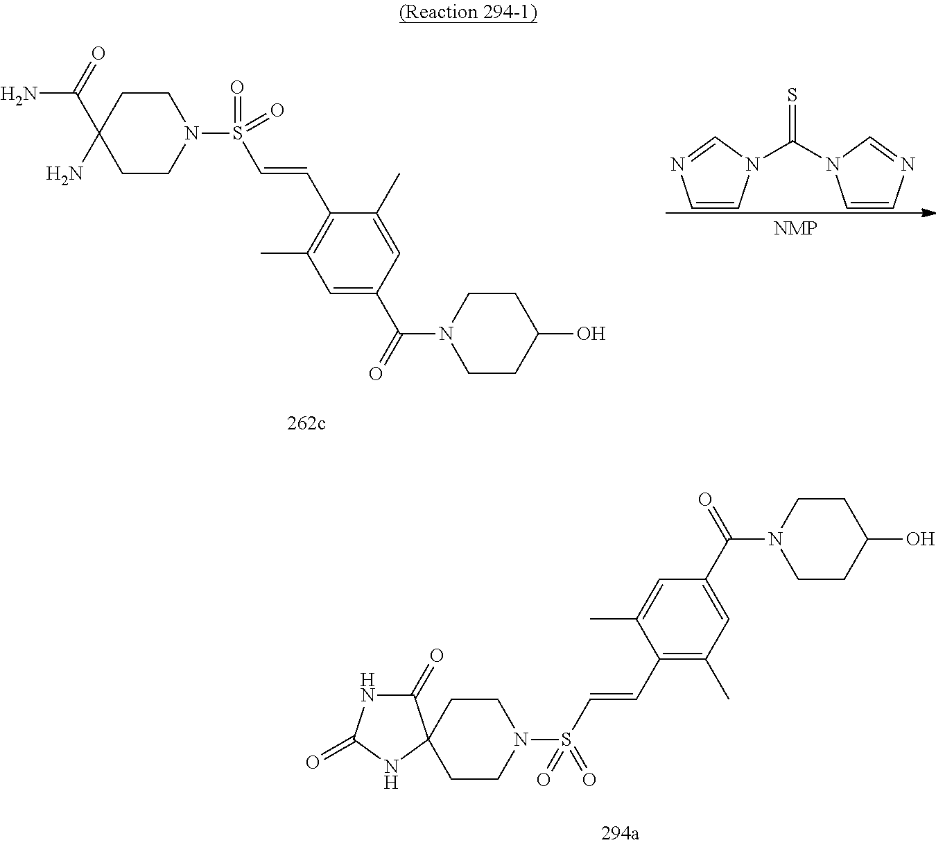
C1CN(S(=O)(C=CC2=C(C)C=C(C(N3CCC(O)CC3)=O)C=C2C)=O)CCC12C(=O)NC(=O)N2.C1CN(S(=O)(C=CC2=C(C)C=C(C(N3CCC(O)CC3)=O)C=C2C)=O)CCC1(C(N)=O)N.C(N1C=CN=C1)(N1C=CN=C1)=S
